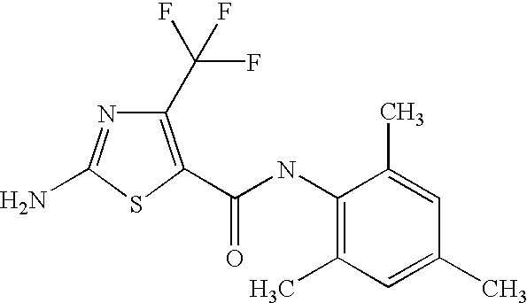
C1(C(F)(F)F)=C(C(NC2=C(C)C=C(C)C=C2C)=O)SC(N)=N1
